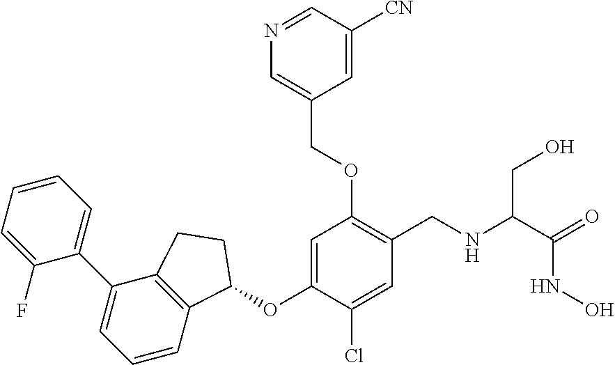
C1(F)=CC=CC=C1C1=CC=CC2=C1CCC2OC1=CC(OCC2=CN=CC([CN])=C2)=C(CNC(C(=O)NO)CO)C=C1Cl
